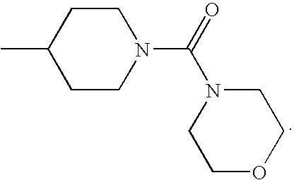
C1CN(C(=O)N2CCOCC2)CCC1C
